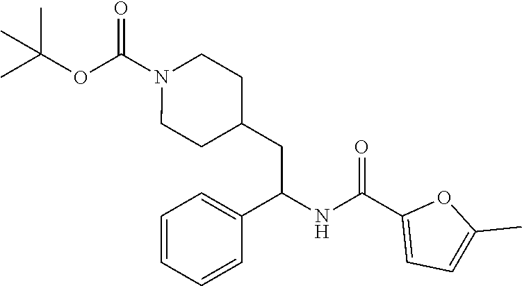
CC(OC(N1CCC(CC(NC(C2=CC=C(C)O2)=O)C2=CC=CC=C2)CC1)=O)(C)C
